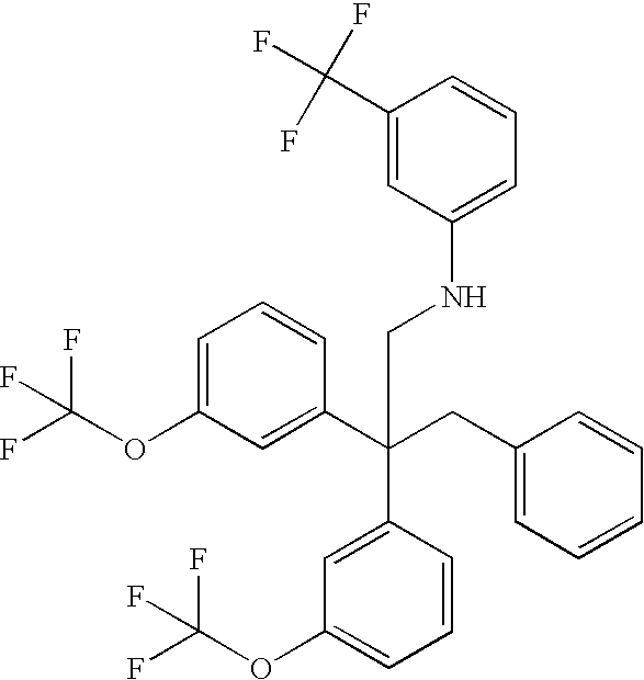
C1=C(OC(F)(F)F)C=C(C(CC2=CC=CC=C2)(C2=CC(OC(F)(F)F)=CC=C2)CNC2=CC=CC(C(F)(F)F)=C2)C=C1
